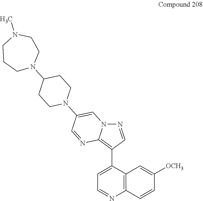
C12=C(C(C3=C4N(N=C3)C=C(N3CCC(N5CCN(C)CCC5)CC3)C=N4)=CC=N1)C=C([OCH3])C=C2
